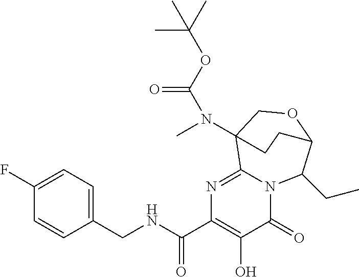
C12=NC(C(NCC3=CC=C(F)C=C3)=O)=C(O)C(=O)N1C(CC)C1OCC2(N(C)C(OC(C)(C)C)=O)CC1
